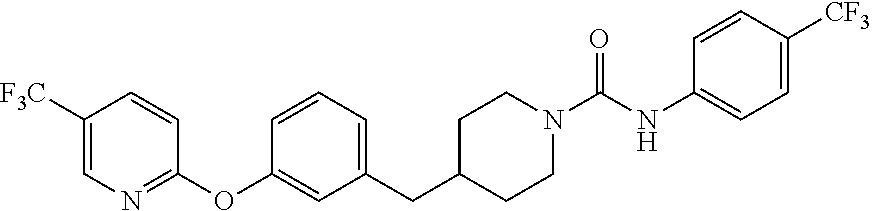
C1([F3C])=CN=C(OC2=CC(CC3CCN(C(NC4=CC=C([CF3])C=C4)=O)CC3)=CC=C2)C=C1
